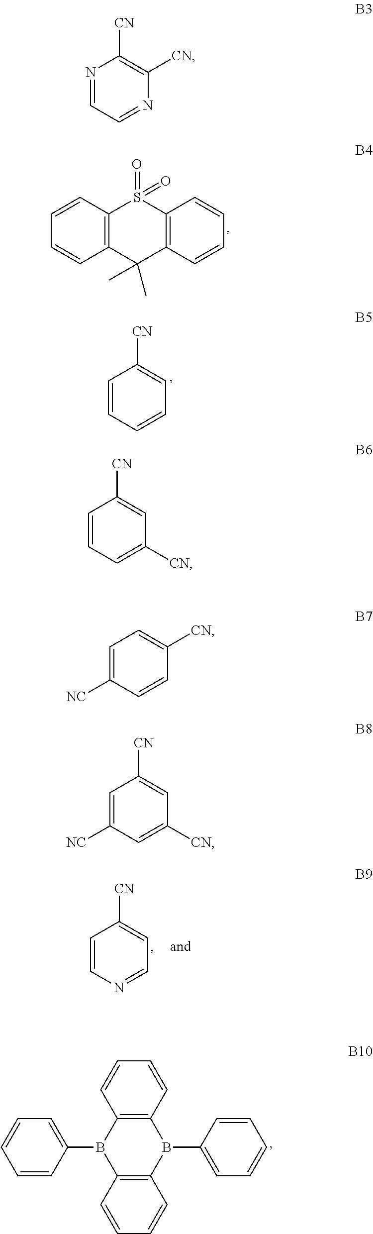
C1=CC2=C(C=C1)C(C)(C)C1=C(S2(=O)=O)C=CC=C1.C1=CC=CC=C1[CN].C1=CN=CC=C1[CN].C1=CC2=C(C=C1)B(C1=CC=CC=C1)C1=C(B2C2=CC=CC=C2)C=CC=C1.N1=CC=NC([CN])=C1[CN].C1=CC=C([CN])C=C1[CN].C1=C([NC])C=CC([CN])=C1.C1=C([NC])C=C([CN])C=C1[CN]
